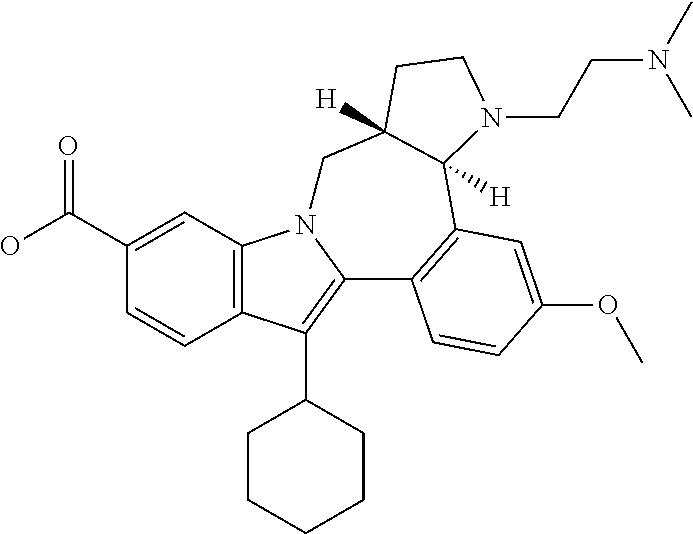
C1(C(O)=O)=CC2=C(C=C1)C(C1CCCCC1)=C1N2CC2([H])C([H])(C3=C1C=CC(OC)=C3)N(CCN(C)C)CC2
